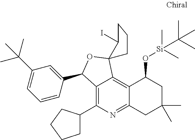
C12=C(C3CCCC3)N=C3C(=C1C1(OC2C2=CC(C(C)(C)C)=CC=C2)C(I)CCC1)C(O[Si](C)(C)C(C)(C)C)CC(C)(C)C3
